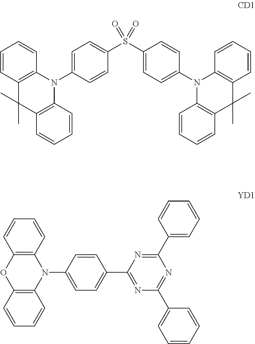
C1=C(N2C3=C(C=CC=C3)C(C)(C)C3=C2C=CC=C3)C=CC(S(C2=CC=C(N3C4=C(C=CC=C4)C(C)(C)C4=C3C=CC=C4)C=C2)(=O)=O)=C1.C12=C(C=CC=C1)N(C1=CC=C(C3=NC(C4=CC=CC=C4)=NC(C4=CC=CC=C4)=N3)C=C1)C1=C(O2)C=CC=C1
